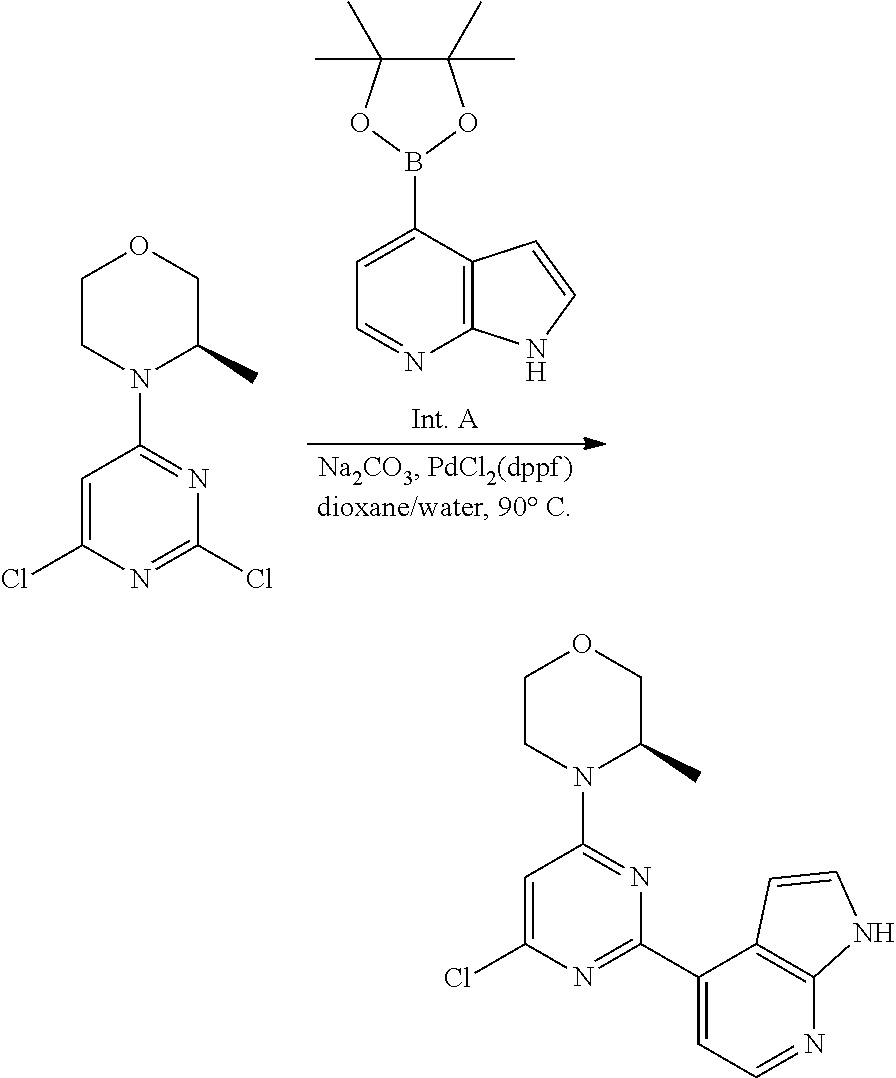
C1=C(Cl)N=C(C2=CC=NC3=C2C=CN3)N=C1N1CCOCC1C.C1(B2OC(C)(C)C(C)(C)O2)=CC=NC2=C1C=CN2.C1=C(Cl)N=C(Cl)N=C1N1CCOCC1C
